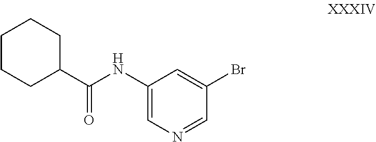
C1(Br)=CC(NC(C2CCCCC2)=O)=CN=C1
